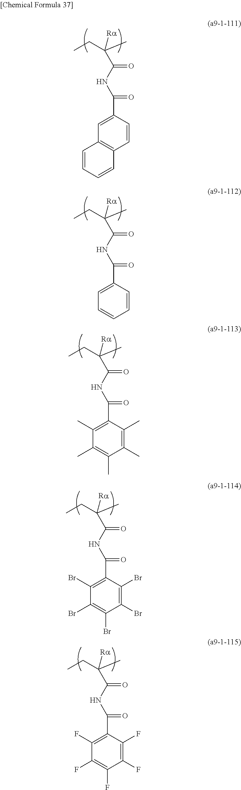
C1(C(=O)NC(=O)C([Ra])(CC)C)=CC=CC=C1.C1(C(=O)NC(=O)C([Ra])(CC)C)=C(C)C(C)=C(C)C(C)=C1C.C1(C(=O)NC(=O)C([Ra])(CC)C)=C(Br)C(Br)=C(Br)C(Br)=C1Br.C1(C(=O)NC(=O)C([Ra])(CC)C)=C(F)C(F)=C(F)C(F)=C1F.C1(C(=O)NC(=O)C([Ra])(CC)C)=CC2=C(C=C1)C=CC=C2
